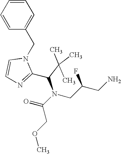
C1=CC=CC(CN2C=CN=C2C(N(C(=O)COC)CC(CN)F)C(C)(C)C)=C1
